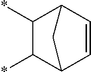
C1(*)C(*)C2C=CC1C2
